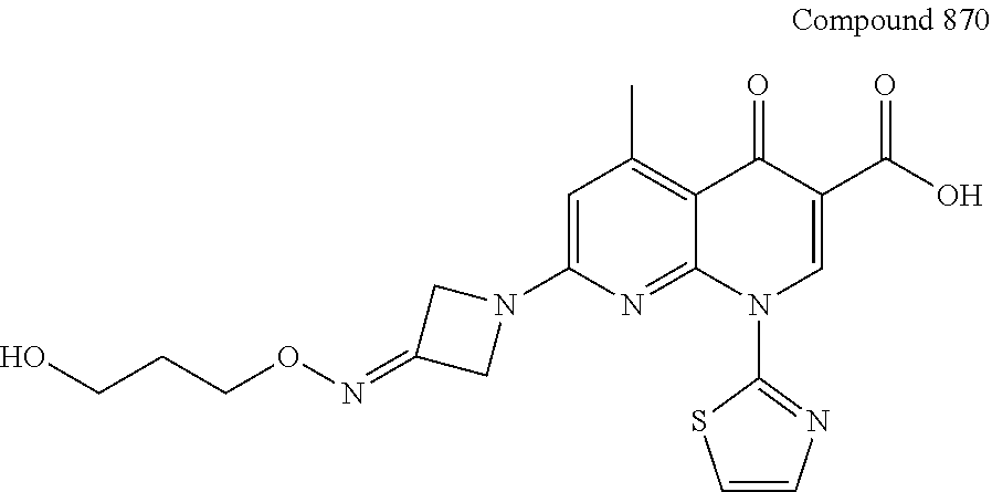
C1=C(N2CC(=NOCCCO)C2)N=C2C(=C1C)C(=O)C(C(O)=O)=CN2C1=NC=CS1
